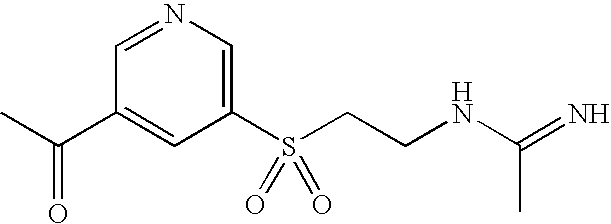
CC(C1=CC(S(CCNC(=N)C)(=O)=O)=CN=C1)=O
